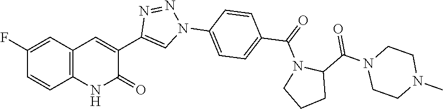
C12=C(C=C(F)C=C1)C=C(C1=CN(C3=CC=C(C(N4CCCC4C(N4CCN(C)CC4)=O)=O)C=C3)N=N1)C(=O)N2
